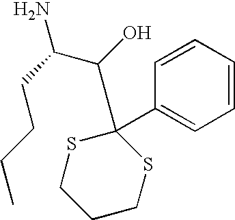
C1(C2(C(C(N)CCCC)O)SCCCS2)=CC=CC=C1
